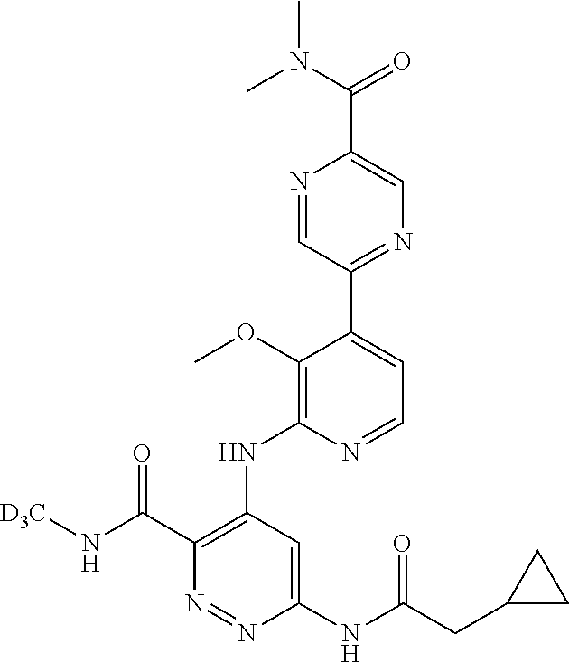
N1=CC(C2=CC=NC(NC3=C(C(N[D3C])=O)N=NC(NC(CC4CC4)=O)=C3)=C2OC)=NC=C1C(N(C)C)=O
